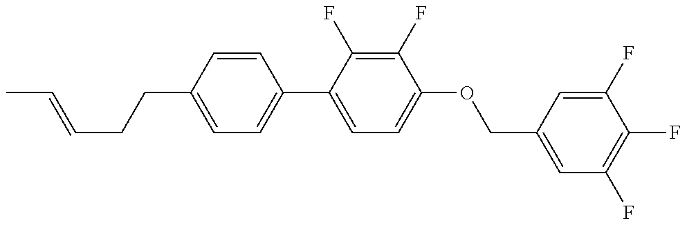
C1=C(CCC=CC)C=CC(C2=CC=C(OCC3=CC(F)=C(F)C(F)=C3)C(F)=C2F)=C1
